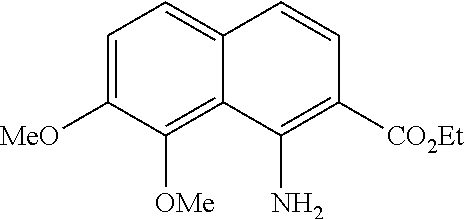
C1=C([MeO])C([OMe])=C2C(=C1)C=CC([CO2Et])=C2N
